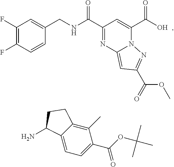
N1=C(C(=O)NCC2=CC(F)=C(F)C=C2)C=C(C(=O)O)N2C1=CC(C(OC)=O)=N2.C12=CC=C(C(OC(C)(C)C)=O)C(C)=C1CCC2N
